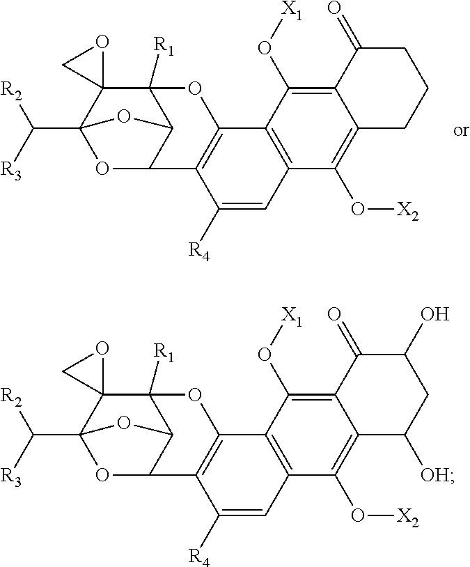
C12=C(O[X1])C3=C(C(O[X2])=C1C([OH])CC(O)C2=O)C=C([R4])C1=C3OC2([R1])C3C1OC(C([R3])[R2])(O3)C21OC1.C12=C(O[X1])C3=C(C(O[X2])=C1CCCC2=O)C=C([R4])C1=C3OC2([R1])C3C1OC(C([R3])[R2])(O3)C21OC1
